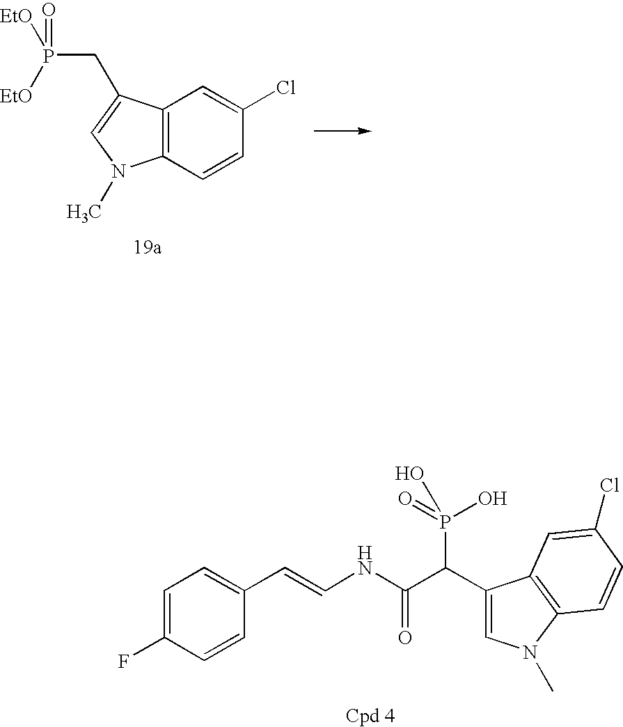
C1=C(F)C=CC(C=CNC(C(C2=CN(C)C3=C2C=C(Cl)C=C3)P(O)(=O)O)=O)=C1.C12=C(C=CC(Cl)=C1)N(C)C=C2CP([EtO])([EtO])=O
